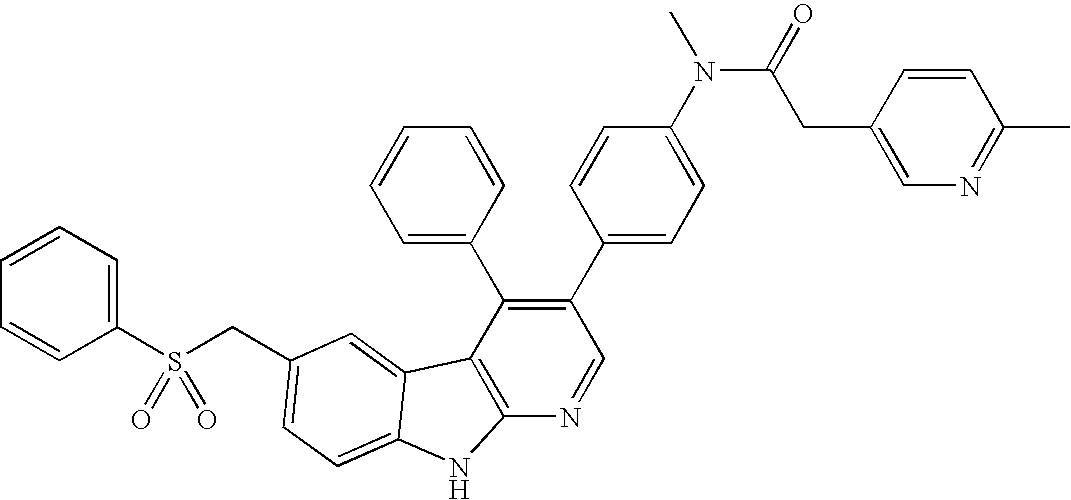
C(C1=CC=C2C(=C1)C1=C(N=CC(C3=CC=C(N(C(=O)CC4=CN=C(C)C=C4)C)C=C3)=C1C1=CC=CC=C1)N2)S(C1=CC=CC=C1)(=O)=O
